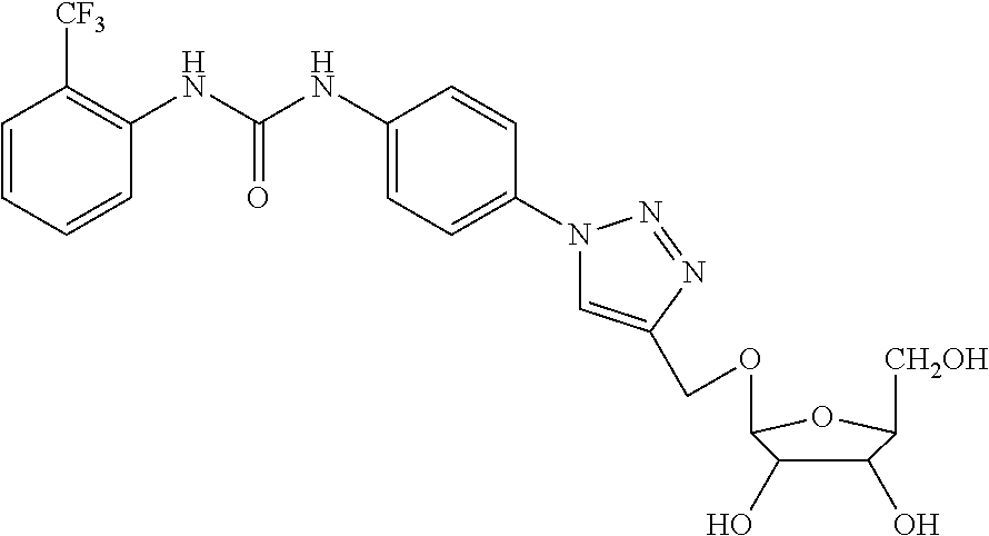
C1=CC=CC(NC(NC2=CC=C(N3C=C(COC4C(O)C(O)C([CH2OH])O4)N=N3)C=C2)=O)=C1[CF3]
